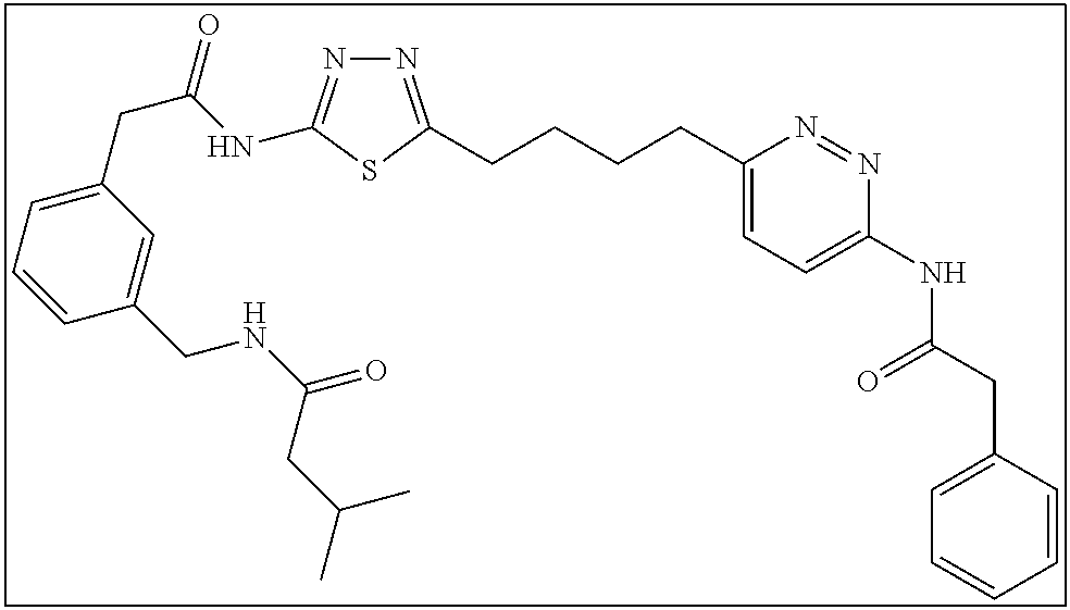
N1=C(CCCCC2=CC=C(NC(CC3=CC=CC=C3)=O)N=N2)SC(NC(CC2=CC=CC(CNC(=O)CC(C)C)=C2)=O)=N1
